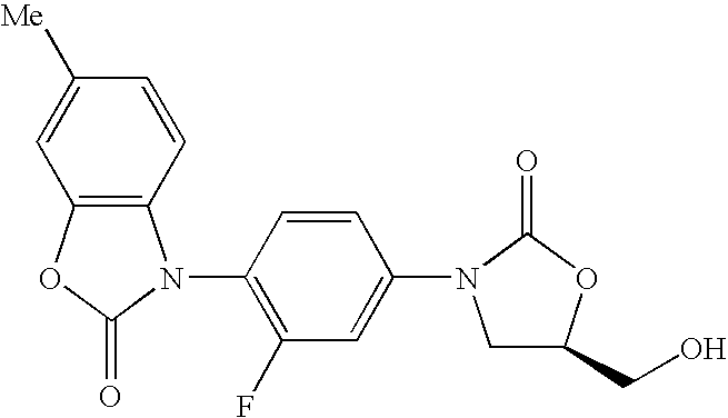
C12=C(OC(=O)N1C1=C(F)C=C(N3CC(CO)OC3=O)C=C1)C=C([Me])C=C2
